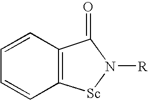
C12=C(C=CC=C1)C(=O)N([R])[Sc]2
